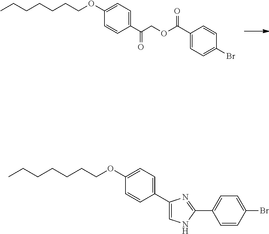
CCCCCCCOC1=CC=C(C(COC(C2=CC=C(Br)C=C2)=O)=O)C=C1.CCCCCCCOC1=CC=C(C2=CNC(C3=CC=C(Br)C=C3)=N2)C=C1
